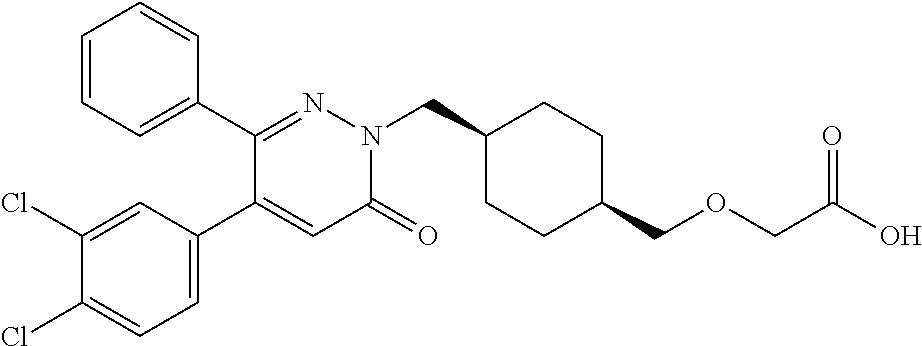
C1=CC=C(C2=NN(CC3CCC(COCC(O)=O)CC3)C(=O)C=C2C2=CC=C(Cl)C(Cl)=C2)C=C1
